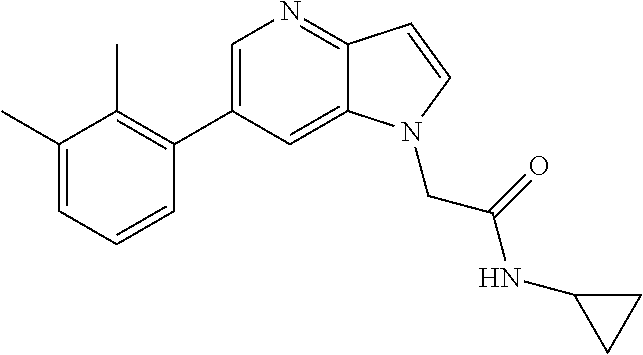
C1=C(C2=C(C)C(C)=CC=C2)C=C2C(=N1)C=CN2CC(NC1CC1)=O
